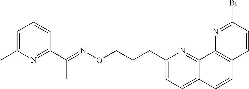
C1=C(C)N=C(C(=NOCCCC2=CC=C3C(=N2)C2=C(C=C3)C=CC(Br)=N2)C)C=C1
